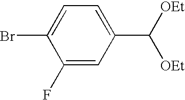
C1(F)=CC(C([OEt])[OEt])=CC=C1Br
